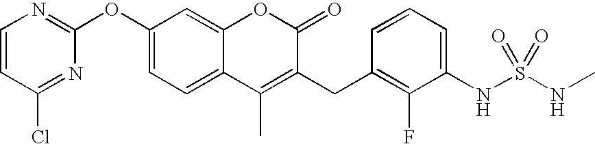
C1(OC2=CC=C3C(=C2)OC(=O)C(CC2=C(F)C(NS(NC)(=O)=O)=CC=C2)=C3C)=NC=CC(Cl)=N1
